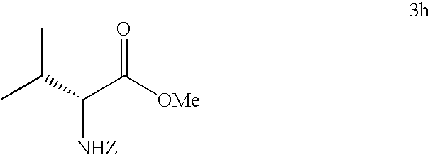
CC(C(C([OMe])=O)[NHZ])C
